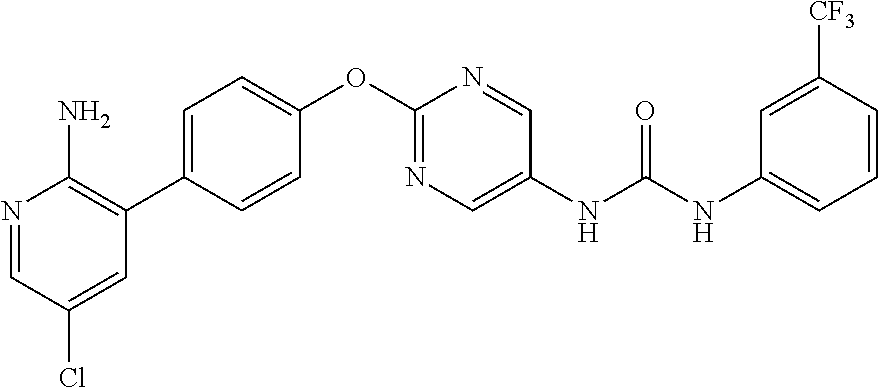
C1=C(C2=C(N)N=CC(Cl)=C2)C=CC(OC2=NC=C(NC(NC3=CC=CC([CF3])=C3)=O)C=N2)=C1
